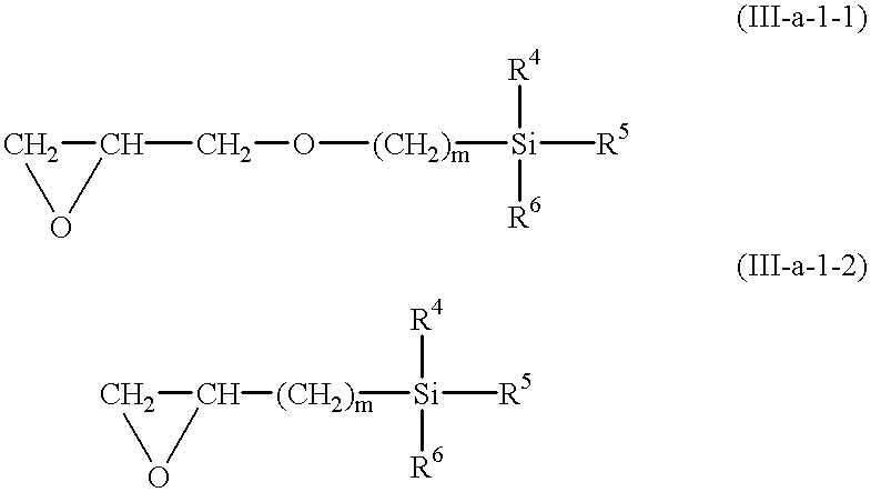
C1C(CO[(CH2)m][Si]([R5])([R4])[R6])O1.C1OC1[(CH2)m][Si]([R5])([R4])[R6]
